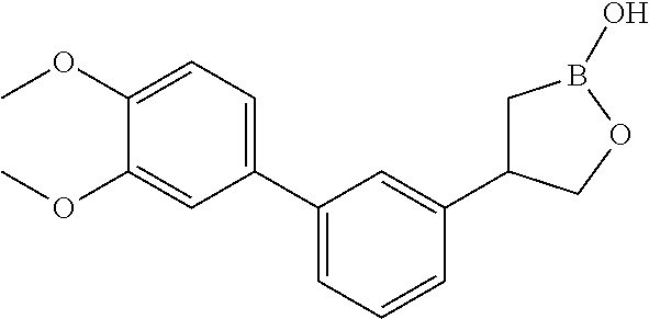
C1(C2=CC=CC(C3CB(O)OC3)=C2)=CC=C(OC)C(OC)=C1
